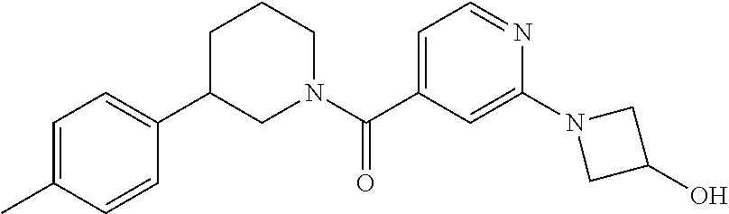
C1=CC(C)=CC=C1C1CCCN(C(C2=CC=NC(N3CC(O)C3)=C2)=O)C1
